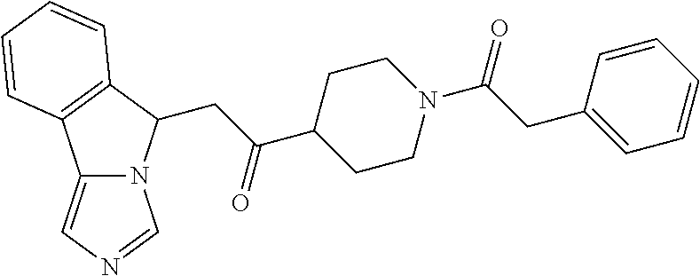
C12=CN=CN1C(CC(C1CCN(C(CC3=CC=CC=C3)=O)CC1)=O)C1=C2C=CC=C1
